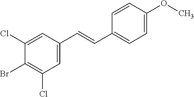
C(C1=CC=C(OC)C=C1)=CC1=CC(Cl)=C(Br)C(Cl)=C1
